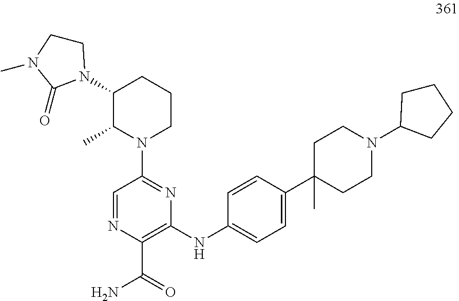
C1(N2CCN(C)C2=O)C(C)N(C2=NC(NC3=CC=C(C4(C)CCN(C5CCCC5)CC4)C=C3)=C(C(=O)N)N=C2)CCC1
